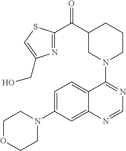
C1OCCN(C2=CC=C3C(=C2)N=CN=C3N2CCCC(C(C3=NC(CO)=CS3)=O)C2)C1
